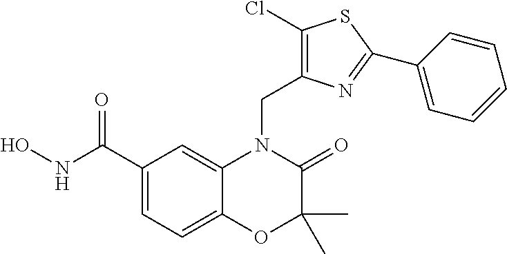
C1(C(NO)=O)=CC=C2C(=C1)N(CC1=C(Cl)SC(C3=CC=CC=C3)=N1)C(=O)C(C)(C)O2
